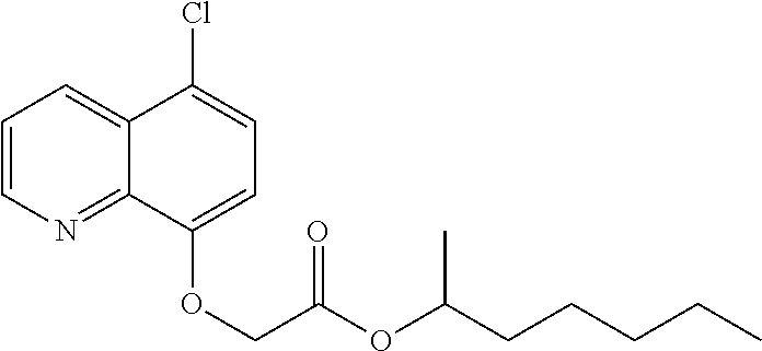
C1=CN=C2C(=C1)C(Cl)=CC=C2OCC(OC(CCCCC)C)=O
